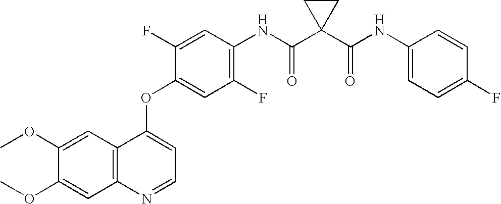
C12=C(C=C(OC)C(OC)=C1)C(OC1=CC(F)=C(NC(C3(C(NC4=CC=C(F)C=C4)=O)CC3)=O)C=C1F)=CC=N2
